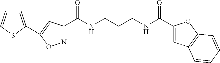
N1=C(C(NCCCNC(C2=CC3=C(O2)C=CC=C3)=O)=O)C=C(C2=CC=CS2)O1
